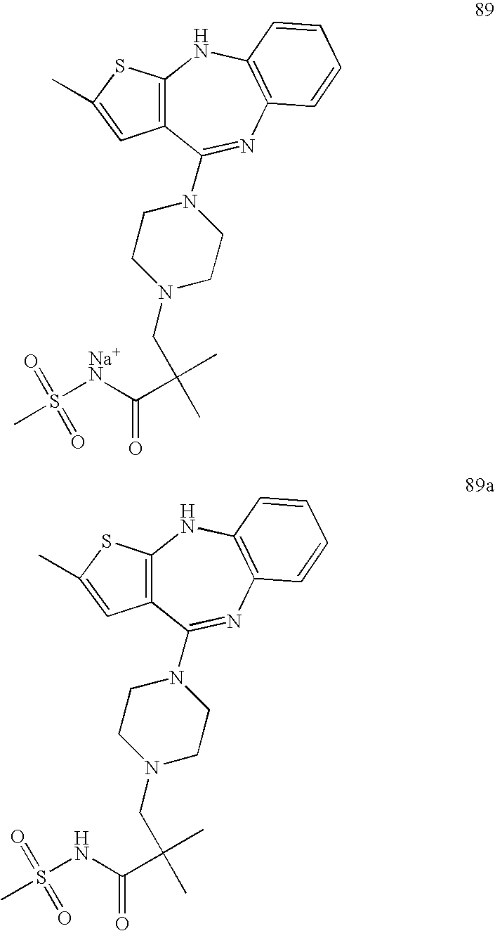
C12=C(SC(C)=C1)NC1=C(N=C2N2CCN(CC(C)(C)C([Na+N]S(C)(=O)=O)=O)CC2)C=CC=C1.C12=C(SC(C)=C1)NC1=C(N=C2N2CCN(CC(C)(C)C(NS(C)(=O)=O)=O)CC2)C=CC=C1
